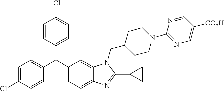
C1=C(Cl)C=CC(C(C2=CC=C3C(=C2)N(CC2CCN(C4=NC=C([CO2H])C=N4)CC2)C(C2CC2)=N3)C2=CC=C(Cl)C=C2)=C1
